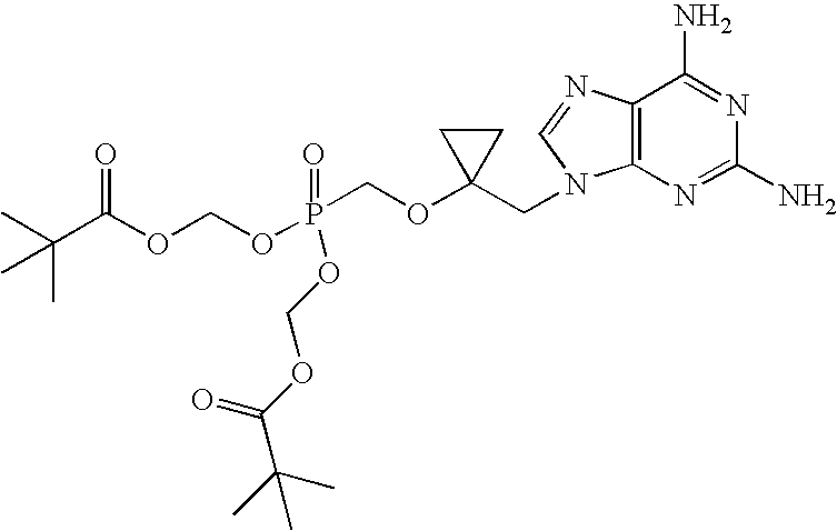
O(P(COC1(CN2C3=C(C(N)=NC(N)=N3)N=C2)CC1)(OCOC(C(C)(C)C)=O)=O)COC(C(C)(C)C)=O
